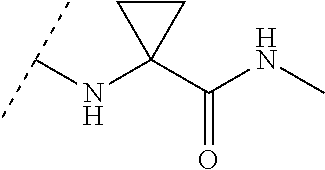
C(NC1(C(NC)=O)CC1)(C)C
